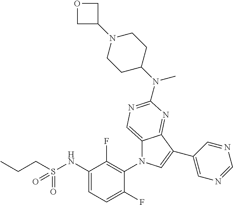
C12=CN=C(N(C3CCN(C4COC4)CC3)C)N=C1C(C1=CN=CN=C1)=CN2C1=C(F)C(NS(CCC)(=O)=O)=CC=C1F
